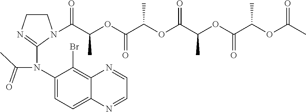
C1CN(C(C(OC(C(OC(C(OC(C(OC(C)=O)C)=O)C)=O)C)=O)C)=O)C(N(C2=CC=C3C(=C2Br)N=CC=N3)C(=O)C)=N1
